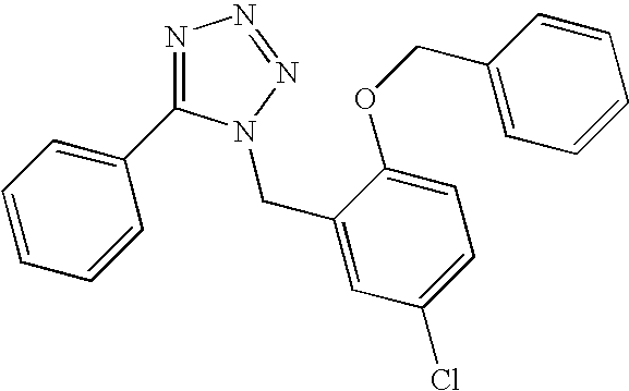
N1=C(C2=CC=CC=C2)N(CC2=CC(Cl)=CC=C2OCC2=CC=CC=C2)N=N1
